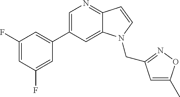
C1=C(C2=CC(F)=CC(F)=C2)C=C2C(=N1)C=CN2CC1=NOC(C)=C1
